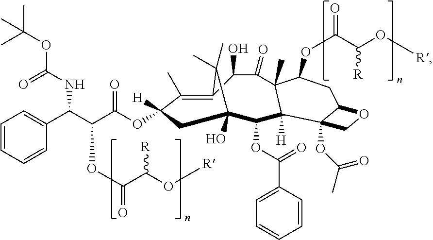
C1(C)=C2C(O)C(=O)C3(C)C([H])(C(OC(C4=CC=CC=C4)=O)C(O)(CC1([H])OC(C(C(C1=CC=CC=C1)NC(OC(C)(C)C)=O)OC(C(O[R])[R])=O)=O)C2(C)C)C1(OC(C)=O)C(CC3OC(C(O[R])[R])=O)OC1
